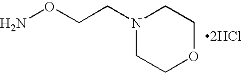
N1(CCON)CCOCC1.[2HCl]
